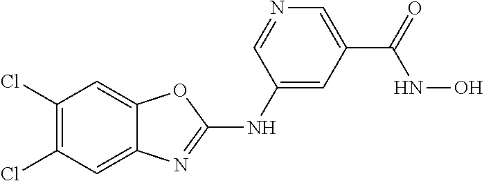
C1(Cl)=C(Cl)C=C2C(=C1)OC(NC1=CC(C(NO)=O)=CN=C1)=N2
